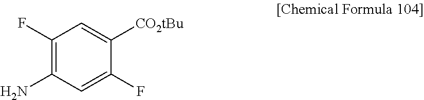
C1(F)=C(N)C=C(F)C([CO2tBu])=C1
